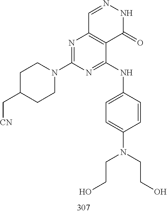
C1=NNC(=O)C2=C1N=C(N1CCC(C[CN])CC1)N=C2NC1=CC=C(N(CCO)CCO)C=C1
